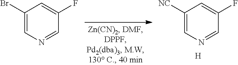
C1([NC])=CN=CC(F)=C1.[H].C1(Br)=CN=CC(F)=C1
